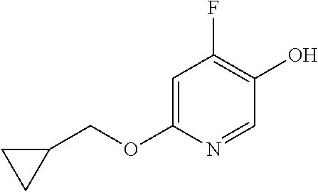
C1=C(OCC2CC2)N=CC(O)=C1F
